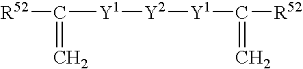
[R52]C(=C)[Y1][Y2][Y1]C(=C)[R52]
